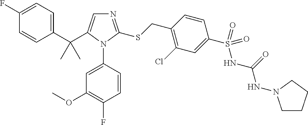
C1(C(C2=CN=C(SCC3=C(Cl)C=C(S(NC(=O)NN4CCCC4)(=O)=O)C=C3)N2C2=CC(OC)=C(F)C=C2)(C)C)=CC=C(F)C=C1
